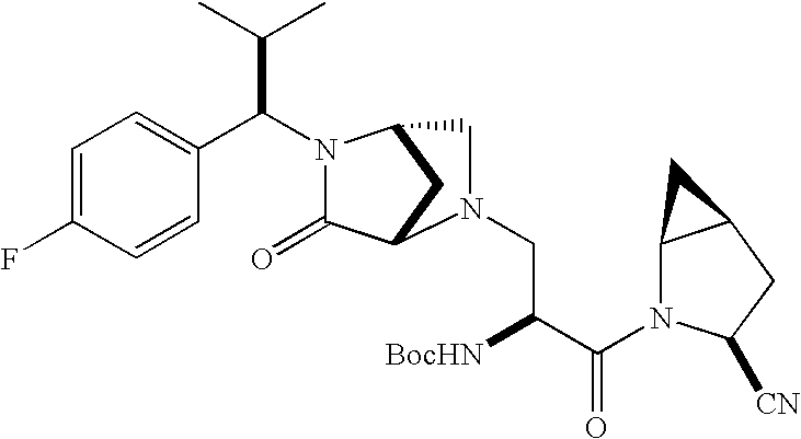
C1=C(F)C=CC(C(C(C)C)N2C(=O)C3CC2CN3CC([BocHN])C(=O)N2C3C(CC2[CN])C3)=C1
